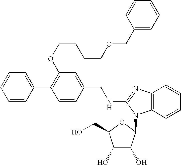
C1=C(C2=C(OCCCCOCC3=CC=CC=C3)C=C(CNC3=NC4=C(N3C3C(O)C(O)C(CO)O3)C=CC=C4)C=C2)C=CC=C1
